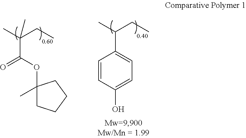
C1(OC(C(C)(CC)C)=O)(C)CCCC1.C1=CC(O)=CC=C1C(C)CC
